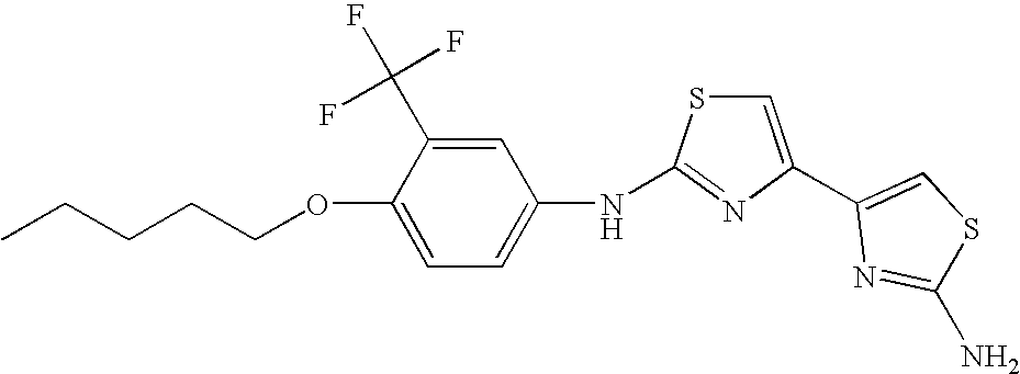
CCCCCOC1=CC=C(NC2=NC(C3=CSC(N)=N3)=CS2)C=C1C(F)(F)F
